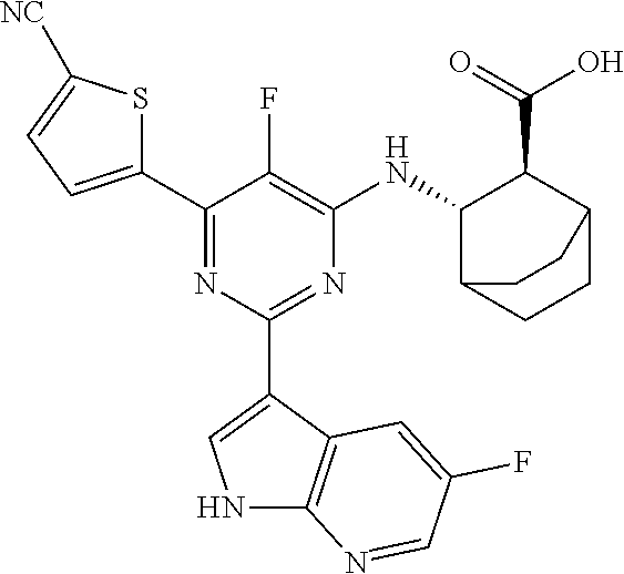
C1(C2=CC=C([NC])S2)=NC(C2=CNC3=C2C=C(F)C=N3)=NC([HN]C2C(C(=O)O)C3CCC2CC3)=C1F
